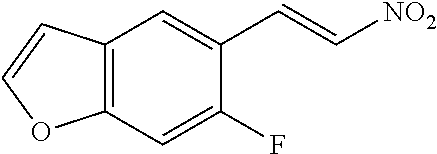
C12=C(C=C(F)C(C=C[NO2])=C1)OC=C2
